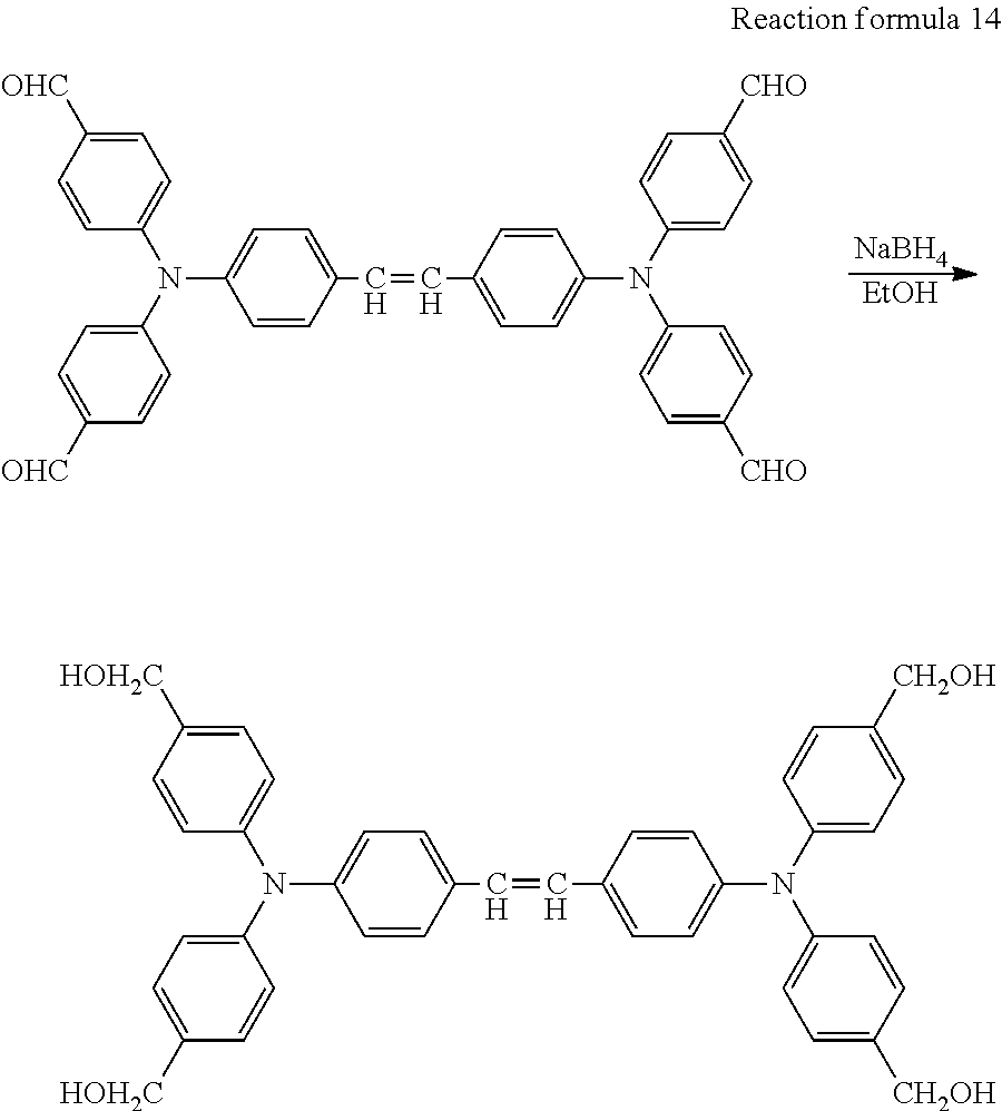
C1=CC(C=CC2=CC=C(N(C3=CC=C([CHO])C=C3)C3=CC=C([CHO])C=C3)C=C2)=CC=C1N(C1=CC=C([OHC])C=C1)C1=CC=C([OHC])C=C1.[NaBH4].[EtOH].C1=CC(C=CC2=CC=C(N(C3=CC=C([CH2OH])C=C3)C3=CC=C([CH2OH])C=C3)C=C2)=CC=C1N(C1=CC=C([HOH2C])C=C1)C1=CC=C([HOH2C])C=C1
